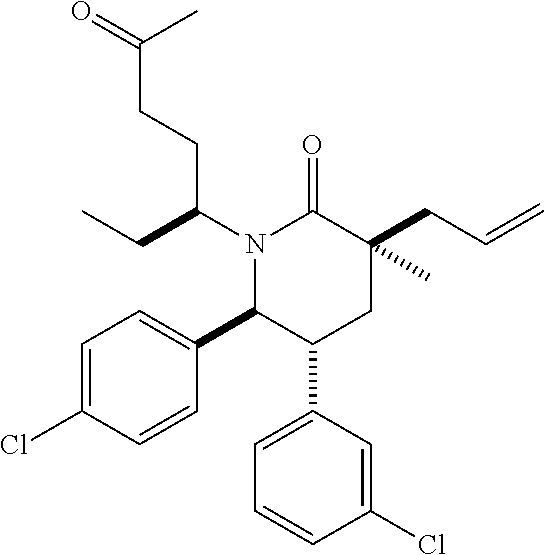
N1(C(CCC(=O)C)CC)C(C2=CC=C(Cl)C=C2)C(C2=CC=CC(Cl)=C2)CC(CC=C)(C)C1=O
